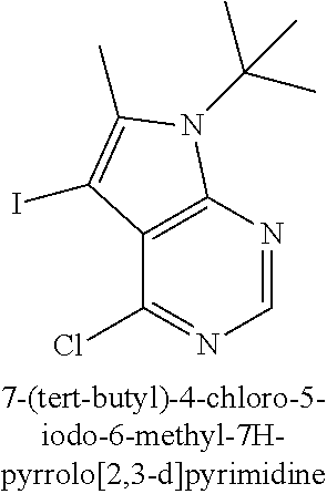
C1=NC2=C(C(Cl)=N1)C(I)=C(C)N2C(C)(C)C
